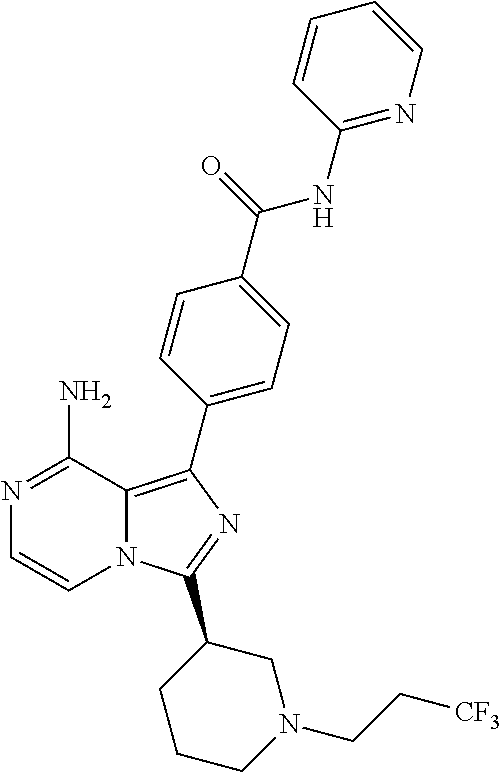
N1=C(N)C2=C(C3=CC=C(C(=O)NC4=NC=CC=C4)C=C3)N=C(C3CCCN(CC[CF3])C3)N2C=C1
